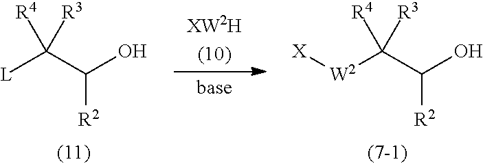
[L]C(C(O)[R2])([R4])[R3].[W2](C(C(O)[R2])([R4])[R3])[X]
